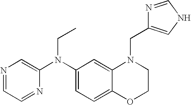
C1(N(C2=CN=CC=N2)CC)=CC=C2C(=C1)N(CC1=CNC=N1)CCO2
